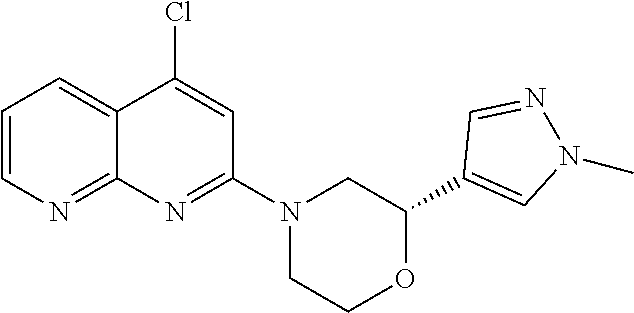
C1=CN=C2C(=C1)C(Cl)=CC(N1CCOC(C3=CN(C)N=C3)C1)=N2
